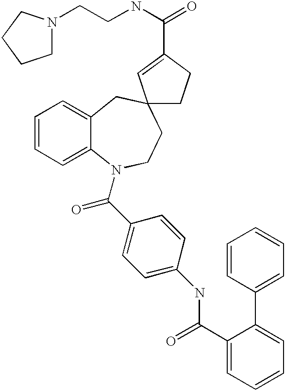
C1=CC=C2C(=C1)CC1(CCN2C(C2=CC=C(NC(C3=CC=CC=C3C3=CC=CC=C3)=O)C=C2)=O)CCC(C(NCCN2CCCC2)=O)=C1
